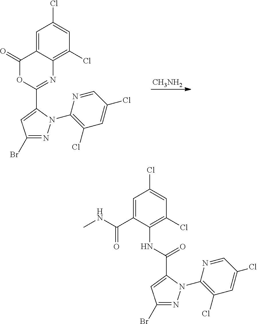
C1=C2C(=C(Cl)C=C1Cl)N=C(C1=CC(Br)=NN1C1=C(Cl)C=C(Cl)C=N1)OC2=O.[CH3NH2].C1=C(Cl)C=C(C(=O)NC)C(NC(=O)C2=CC(Br)=NN2C2=C(Cl)C=C(Cl)C=N2)=C1Cl
